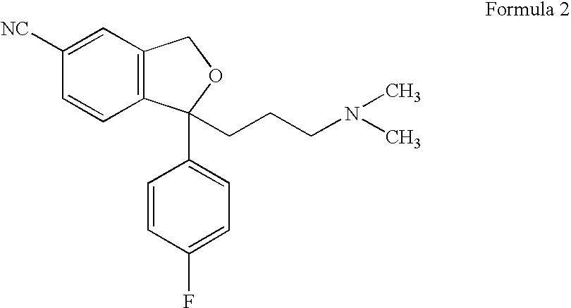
C1=C([NC])C=CC2=C1COC2(C1=CC=C(F)C=C1)CCCN(C)C
